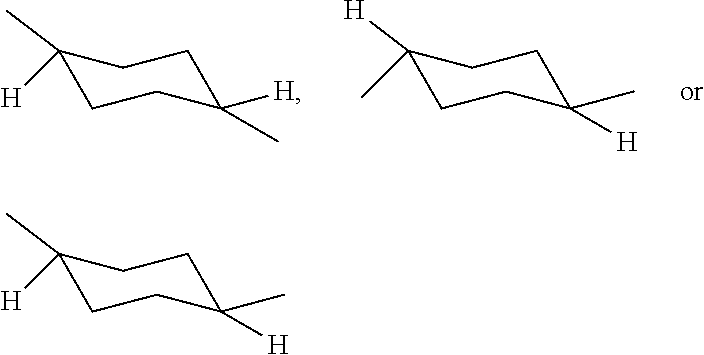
C1(C)([H])CCC(C)([H])CC1.C1([H])(C)CCC([H])(C)CC1.C1(C)([H])CCC([H])(C)CC1
